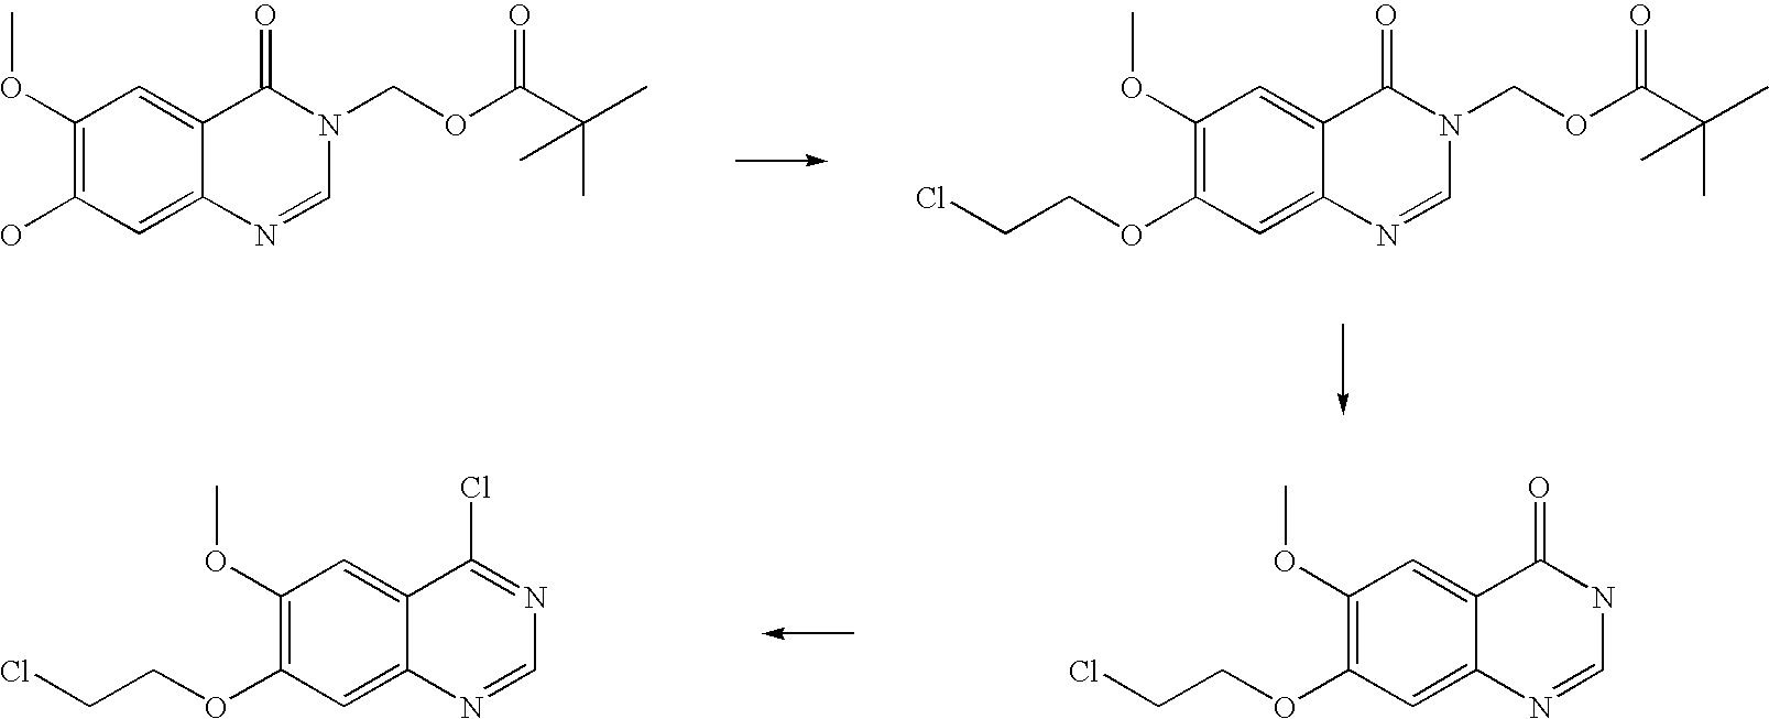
C1(OC)=C(OCCCl)C=C2C(=C1)C(=O)N(COC(C(C)(C)C)=O)C=N2.C1(OC)=C(O)C=C2C(=C1)C(=O)N(COC(C(C)(C)C)=O)C=N2.C1(OC)=C(OCCCl)C=C2C(=C1)C(=O)NC=N2.C1(OC)=C(OCCCl)C=C2C(=C1)C(Cl)=NC=N2
